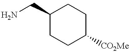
C1(CN)CCC([CO2Me])CC1
